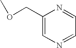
C1(COC)=CN=CC=N1
